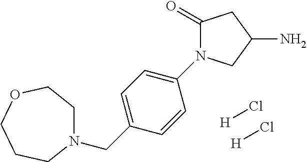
N1(CC2=CC=C(N3C(=O)CC(N)C3)C=C2)CCOCCC1.[H]Cl.[H]Cl
